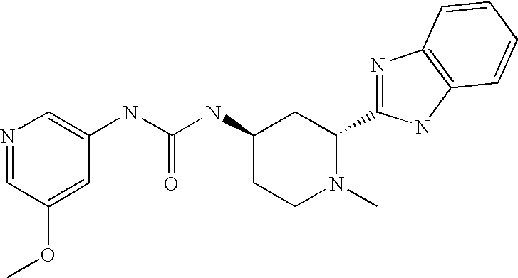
C1(NC(NC2CCN(C)C(C3=NC4=C(N3)C=CC=C4)C2)=O)=CN=CC(OC)=C1
